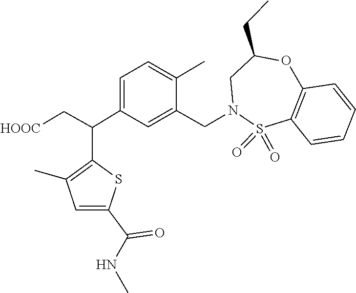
S1(=O)(=O)C2=C(C=CC=C2)OC(CC)CN1CC1=CC(C(C2=C(C)C=C(C(NC)=O)S2)C[HOOC])=CC=C1C
